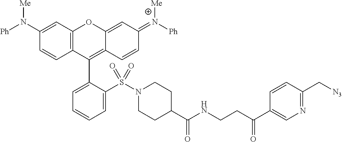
C1(N([Ph])[Me])=CC2=C(C=C1)C(C1=CC=CC=C1S(N1CCC(C(NCCC(C3=CN=C(C[N3])C=C3)=O)=O)CC1)(=O)=O)=C1C(=CC(=N([Ph])[Me])C=C1)O2
